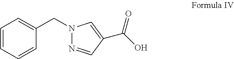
C1=CC=CC(CN2N=CC(C(=O)O)=C2)=C1
